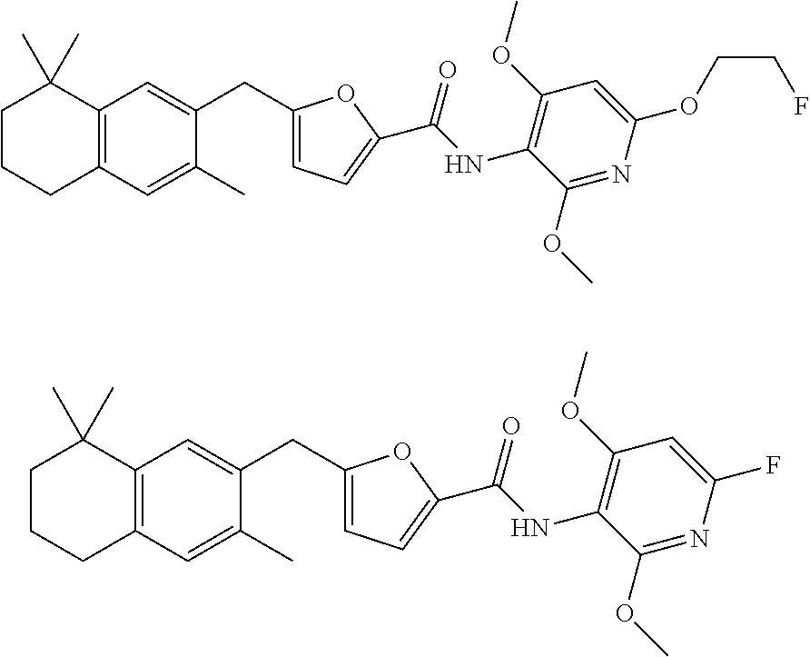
C12=C(C=C(CC3=CC=C(C(NC4=C(OC)C=C(OCCF)N=C4OC)=O)O3)C(C)=C1)C(C)(C)CCC2.C12=C(C=C(CC3=CC=C(C(NC4=C(OC)C=C(F)N=C4OC)=O)O3)C(C)=C1)C(C)(C)CCC2
